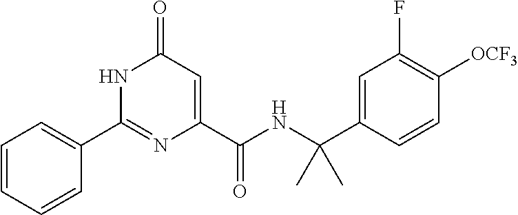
C1(=O)C=C(C(NC(C2=CC(F)=C([OCF3])C=C2)(C)C)=O)N=C(C2=CC=CC=C2)N1
